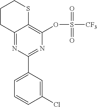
C1CC2=NC(C3=CC=CC(Cl)=C3)=NC(OS(=O)(=O)[CF3])=C2SC1
